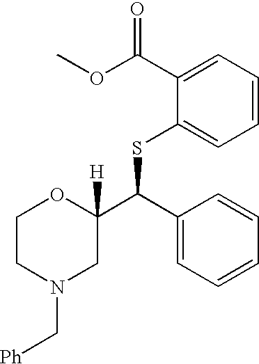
C1CN(C[Ph])CC(C(SC2=CC=CC=C2C(OC)=O)C2=CC=CC=C2)([H])O1
